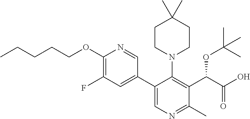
C1(C2=CN=C(C)C(C(C(O)=O)OC(C)(C)C)=C2N2CCC(C)(C)CC2)=CC(F)=C(OCCCCC)N=C1
